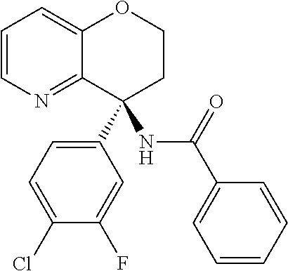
C1=CN=C2C(=C1)OCCC2(NC(C1=CC=CC=C1)=O)C1=CC=C(Cl)C(F)=C1
